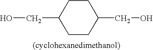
C1(CO)CCC(CO)CC1
